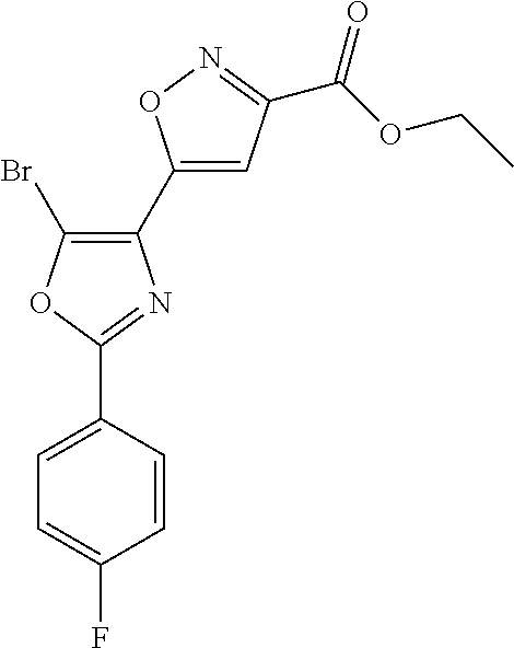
C1(C2=CC(C(=O)OCC)=NO2)=C(Br)OC(C2=CC=C(F)C=C2)=N1
